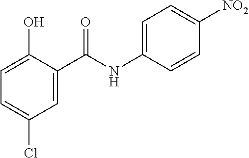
C1=C(O)C(C(NC2=CC=C([NO2])C=C2)=O)=CC(Cl)=C1
